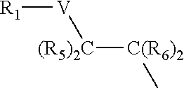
[R1][V][(R5)2C][C(R6)2]C
